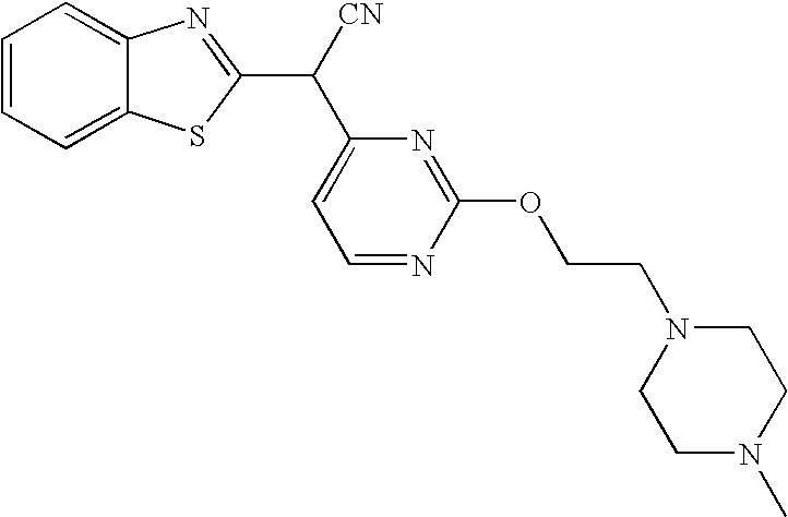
C1=CC=C2C(=C1)N=C(C([CN])C1=CC=NC(OCCN3CCN(C)CC3)=N1)S2
